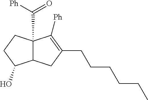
C12(C([Ph])=O)C(CC(CCCCCC)=C1[Ph])C(O)CC2
